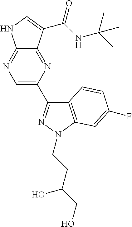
C12=NC(C3=NN(CCC(CO)O)C4=C3C=CC(F)=C4)=CN=C1NC=C2C(NC(C)(C)C)=O
